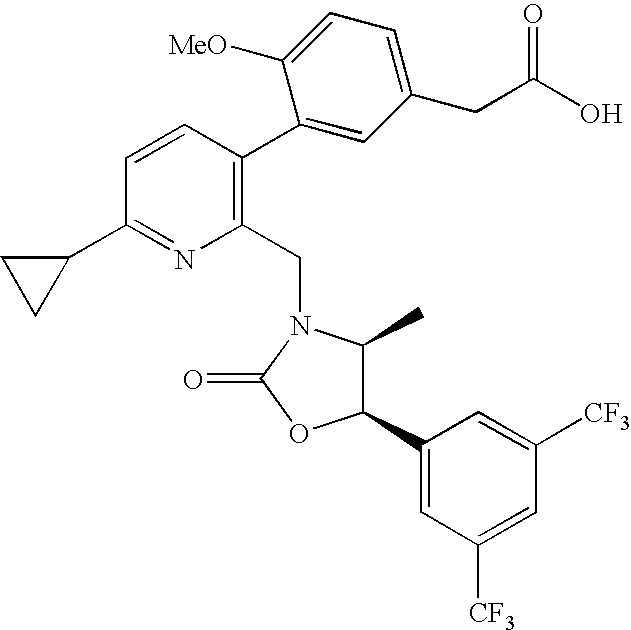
C1(C2C(C)N(CC3=C(C4=CC(CC(O)=O)=CC=C4[MeO])C=CC(C4CC4)=N3)C(=O)O2)=CC([CF3])=CC([CF3])=C1
